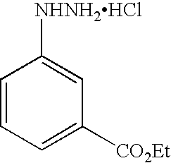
C1=CC=C([CO2Et])C=C1[NHNH2HCl]
